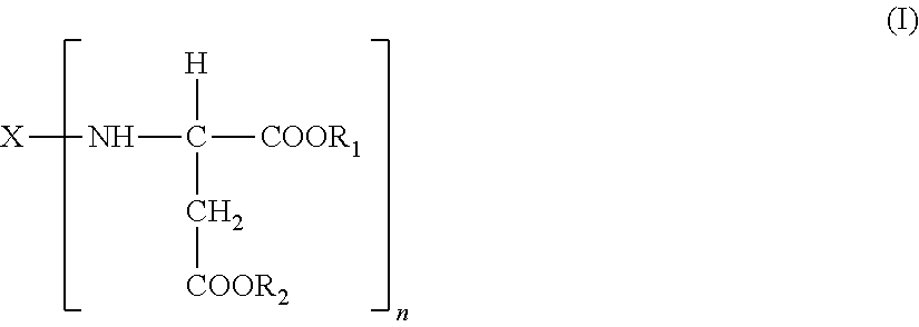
[X]NC([COOR1])([H])C[COOR2]
